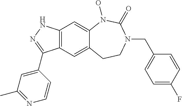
C12=C(C=C3C(=C1)N(O)C(=O)N(CC1=CC=C(F)C=C1)CC3)C(C1=CC(C)=NC=C1)=NN2
